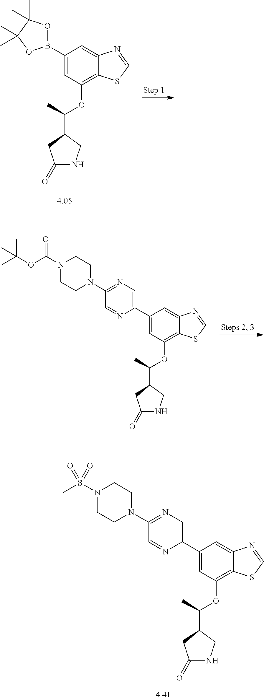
C1(B2OC(C)(C)C(C)(C)O2)=CC(OC(C)C2CNC(=O)C2)=C2C(=C1)N=CS2.C1(C2=CN=C(N3CCN(C(OC(C)(C)C)=O)CC3)C=N2)=CC(OC(C)C2CNC(=O)C2)=C2C(=C1)N=CS2.C1(C2=CN=C(N3CCN(S(=O)(C)=O)CC3)C=N2)=CC(OC(C)C2CNC(=O)C2)=C2C(=C1)N=CS2
